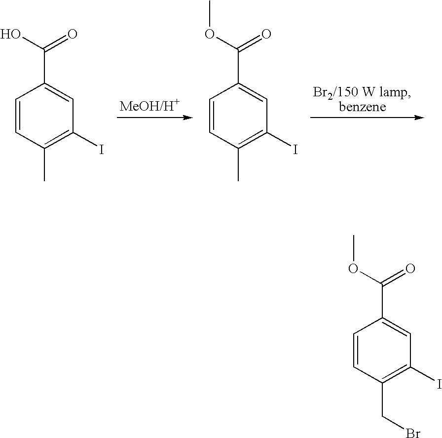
C1=CC(C)=C(I)C=C1C(O)=O.C1=CC(C)=C(I)C=C1C(OC)=O.C1=CC(CBr)=C(I)C=C1C(OC)=O
